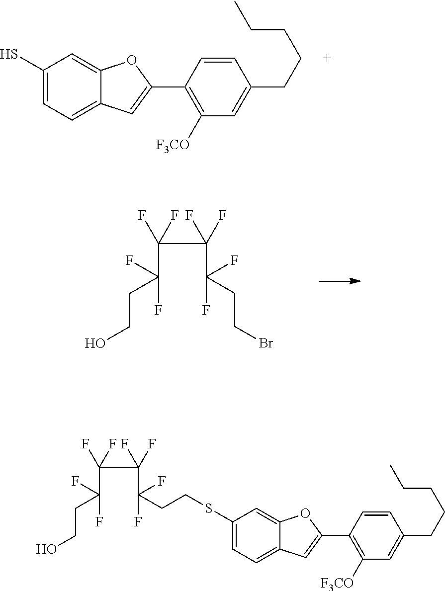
C(C(F)(CCO)F)(C(C(F)(CCSC1=CC=C2C(=C1)OC(C1=C([F3CO])C=C(CCCCC)C=C1)=C2)F)(F)F)(F)F.C1(S)=CC=C2C(=C1)OC(C1=C([F3CO])C=C(CCCCC)C=C1)=C2.C(C(F)(CCO)F)(C(C(F)(CCBr)F)(F)F)(F)F
